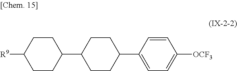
C1CC([R9])CCC1C1CCC(C2=CC=C([OCF3])C=C2)CC1
